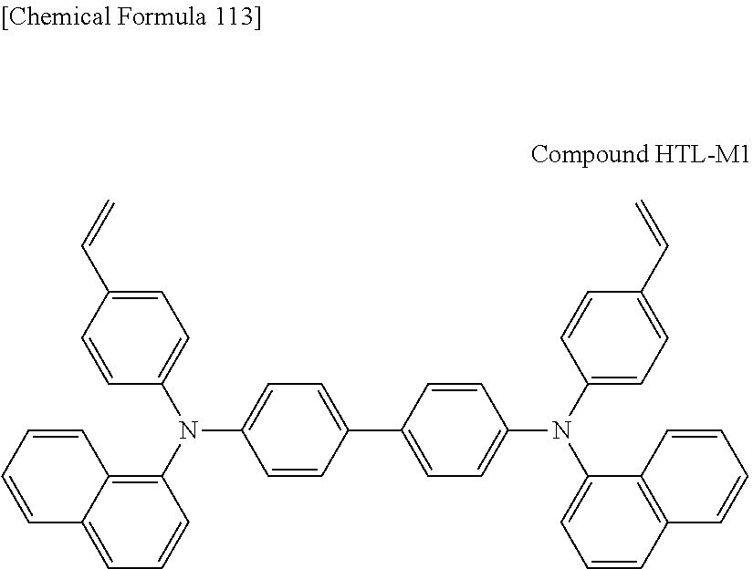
C1=CC(C=C)=CC=C1N(C1=C2C(=CC=C1)C=CC=C2)C1=CC=C(C2=CC=C(N(C3=CC=C(C=C)C=C3)C3=CC=CC4=C3C=CC=C4)C=C2)C=C1
